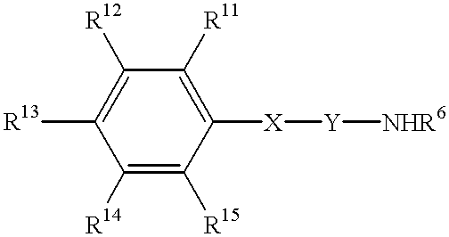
C1([R13])=C([R12])C([R11])=C([X][Y][NHR6])C([R15])=C1[R14]
